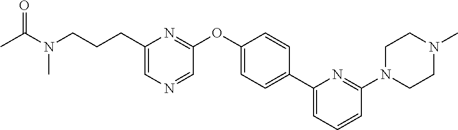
C(C1=CN=CC(OC2=CC=C(C3=CC=CC(N4CCN(C)CC4)=N3)C=C2)=N1)CCN(C(=O)C)C
